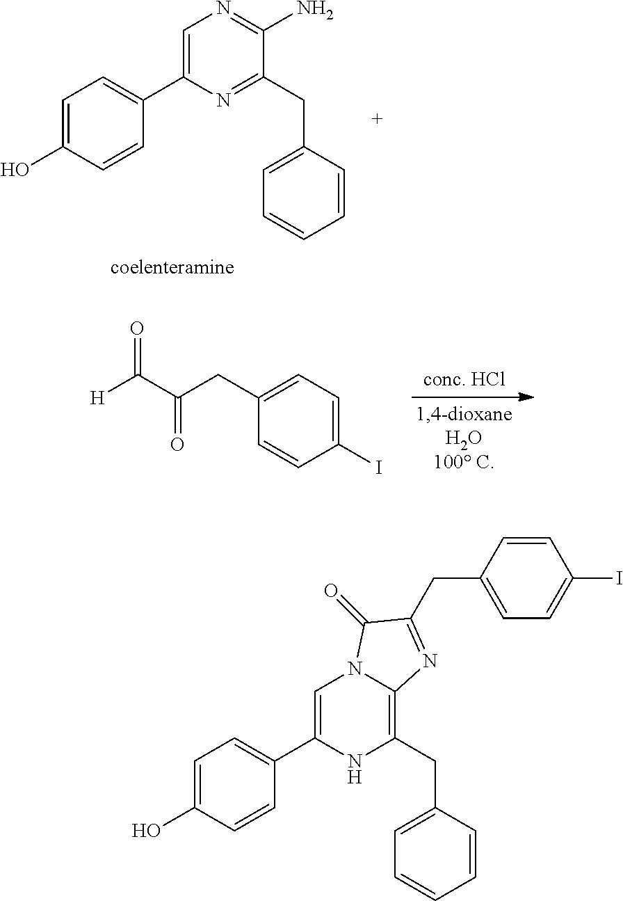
C1=C(O)C=CC(C2=CN3C(=C(CC4=CC=CC=C4)N2)N=C(CC2=CC=C(I)C=C2)C3=O)=C1.C1=C(O)C=CC(C2=CN=C(N)C(CC3=CC=CC=C3)=N2)=C1.C1(I)=CC=C(CC(C([H])=O)=O)C=C1
